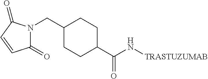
C1(CN2C(=O)C=CC2=O)CCC(C(N[TRASTUZUMAB])=O)CC1
